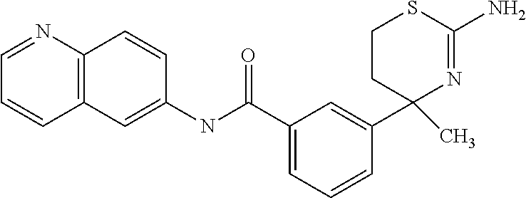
C1(C(=O)NC2=CC3=C(C=C2)N=CC=C3)=CC=CC(C2(C)N=C(N)SCC2)=C1
